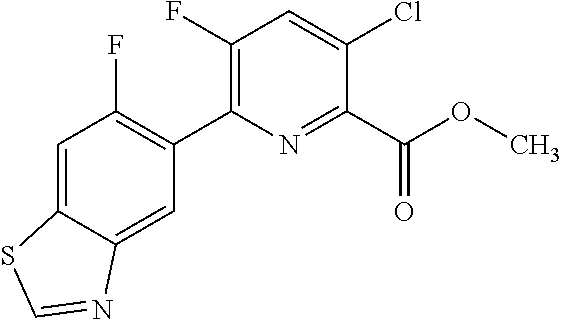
S1C2=CC(F)=C(C3=C(F)C=C(Cl)C(C(OC)=O)=N3)C=C2N=C1
